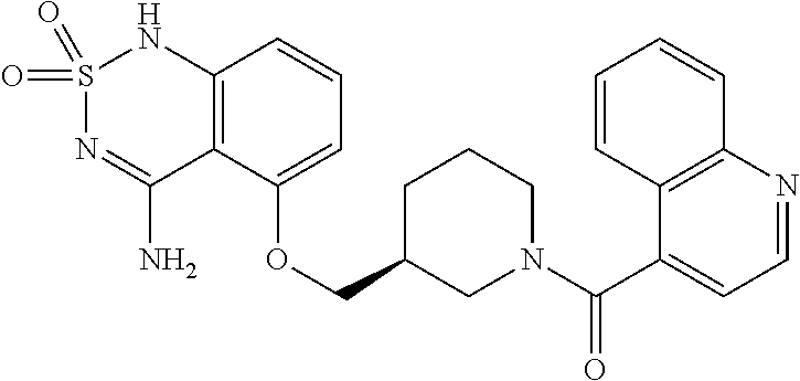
C12=C(C(OCC3CN(C(C4=CC=NC5=C4C=CC=C5)=O)CCC3)=CC=C1)C(N)=NS(=O)(=O)N2
